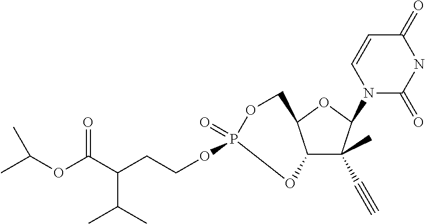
C12C(C)(C#C)C(N3C(=O)NC(=O)C=C3)OC1COP(=O)(OCCC(C(OC(C)C)=O)C(C)C)O2
